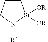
C1CCN([R])[Si]1([OR])[OR]
